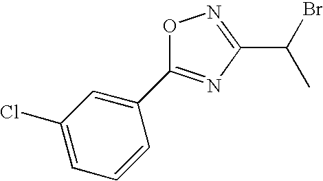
C1=C(Cl)C=C(C2=NC(C(Br)C)=NO2)C=C1
